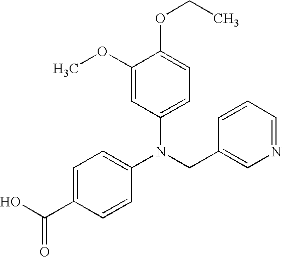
N(CC1=CN=CC=C1)(C1=CC=C(C(=O)O)C=C1)C1=CC=C(OCC)C(OC)=C1
